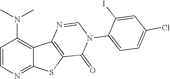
C1(N(C)C)=C2C(=NC=C1)SC1=C2N=CN(C2=CC=C(Cl)C=C2I)C1=O
